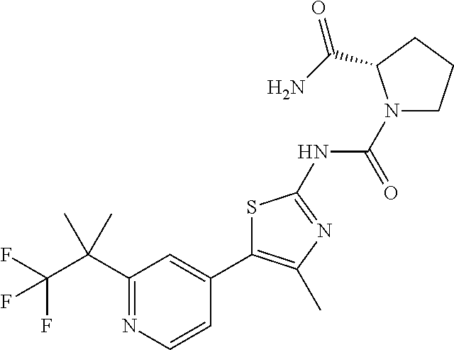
C1(C(C(F)(F)F)(C)C)=NC=CC(C2=C(C)N=C(NC(=O)N3CCCC3C(=O)N)S2)=C1
